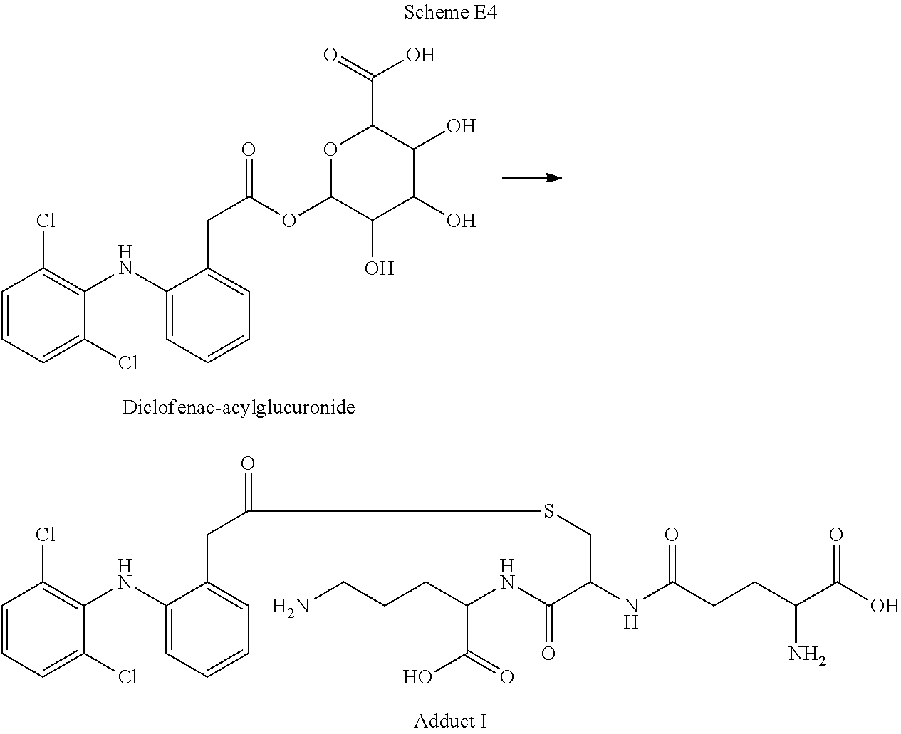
C1=CC=C(Cl)C(NC2=CC=CC=C2CC(=O)OC2C(O)C(O)C(O)C(C(=O)O)O2)=C1Cl.C1=CC=C(Cl)C(NC2=CC=CC=C2CC(=O)SCC(C(NC(CCCN)C(O)=O)=O)NC(CCC(C(O)=O)N)=O)=C1Cl
